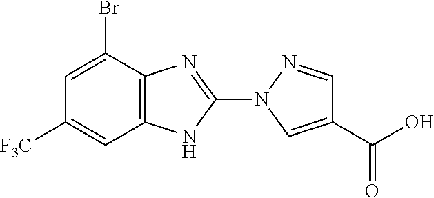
C1=C(Br)C2=C(NC(N3C=C(C(=O)O)C=N3)=N2)C=C1[F3C]
